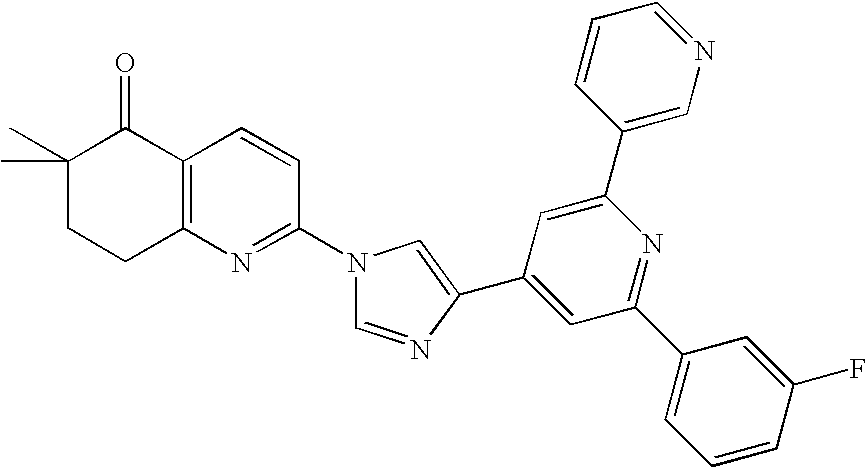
C1(C)(C)CCC2=C(C1=O)C=CC(N1C=NC(C3=CC(C4=CC=CC(F)=C4)=NC(C4=CN=CC=C4)=C3)=C1)=N2
